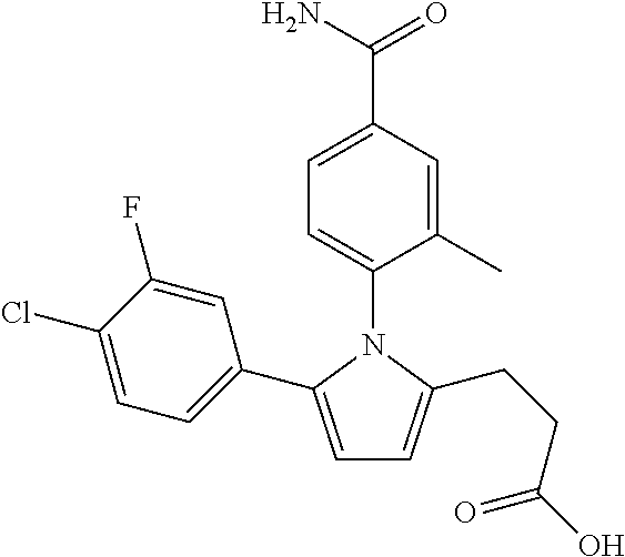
C1=C(C2=CC=C(Cl)C(F)=C2)N(C2=CC=C(C(N)=O)C=C2C)C(CCC(O)=O)=C1
